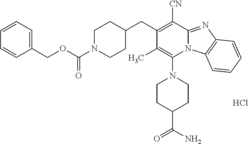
Cl.C1(C)=C(N2CCC(C(N)=O)CC2)N2C(=NC3=C2C=CC=C3)C([CN])=C1CC1CCN(C(OCC2=CC=CC=C2)=O)CC1
